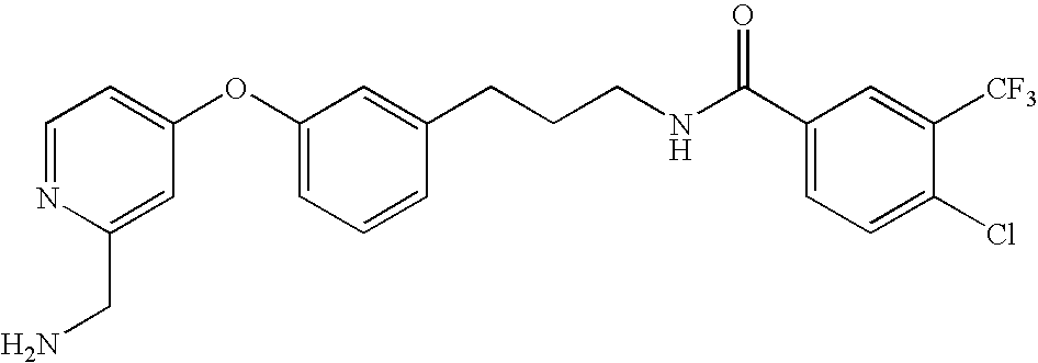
NCC1=CC(OC2=CC=CC(CCCNC(C3=CC=C(Cl)C([CF3])=C3)=O)=C2)=CC=N1
